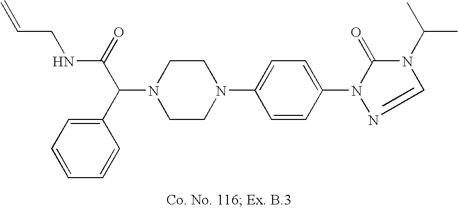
N1(C(C2=CC=CC=C2)C(=O)NCC=C)CCN(C2=CC=C(N3C(=O)N(C(C)C)C=N3)C=C2)CC1
